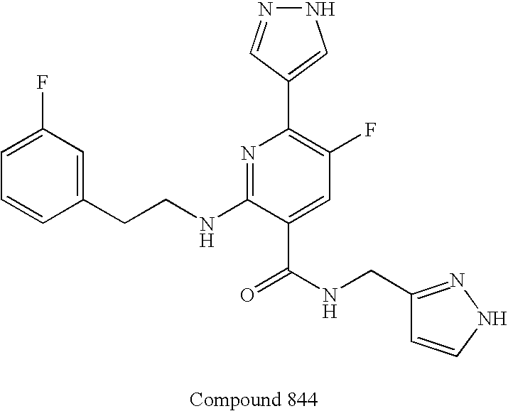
C1=CC(CCNC2=NC(C3=CNN=C3)=C(F)C=C2C(NCC2=NNC=C2)=O)=CC(F)=C1
